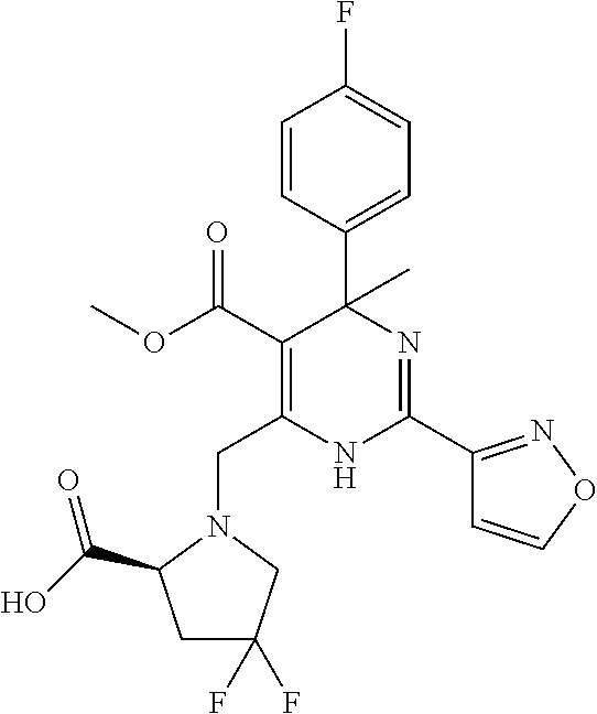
C(C1=C(C(=O)OC)C(C2=CC=C(F)C=C2)(C)N=C(C2=NOC=C2)N1)N1CC(F)(F)CC1C(O)=O
